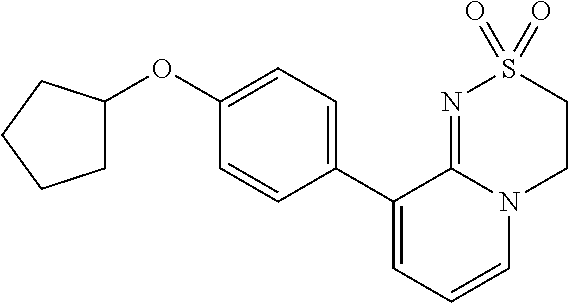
C1(C2=CC=CN3C2=NS(=O)(=O)CC3)=CC=C(OC2CCCC2)C=C1
